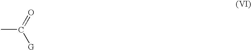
CC(=O)[G]
